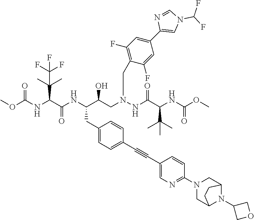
C1=C(C#CC2=CC=C(CC(C(CN(NC(C(NC(OC)=O)C(C)(C)C)=O)CC3=C(F)C=C(C4=CN(C(F)F)C=N4)C=C3F)O)NC(C(NC(OC)=O)C(C)(C)C(F)(F)F)=O)C=C2)C=CC(N2CC3N(C4COC4)C(C2)CC3)=N1
